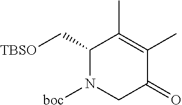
C1(C[TBSO])N([boc])CC(=O)C(C)=C1C
